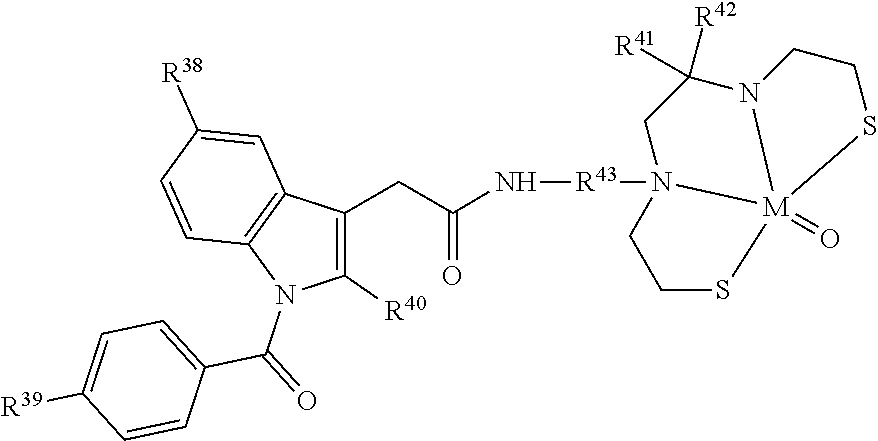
C1C([R41])([R42])N2CCS[M]23(=O)N1([R43]NC(CC1=C([R40])N(C(=O)C2=CC=C([R39])C=C2)C2=C1C=C([R38])C=C2)=O)CCS3
